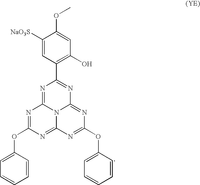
C1([NaO3S])=CC(C2=NC3=NC(OC4=CC=CC=C4)=NC4=NC(OC5=CC=CC=C5)=NC(=N2)N34)=C(O)C=C1OC
